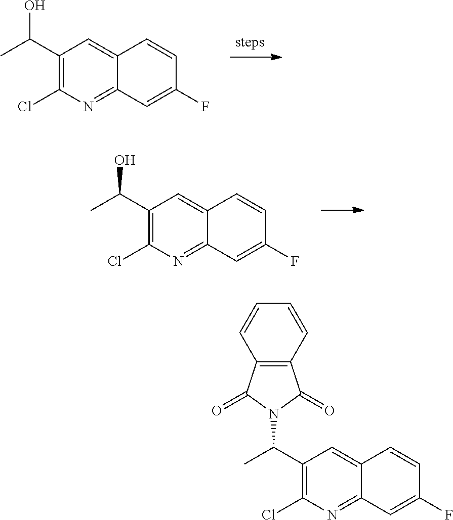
C1(C(C)O)=C(Cl)N=C2C(=C1)C=CC(F)=C2.C1(C(C)O)=C(Cl)N=C2C(=C1)C=CC(F)=C2.C1(C(C)N2C(=O)C3=C(C2=O)C=CC=C3)=C(Cl)N=C2C(=C1)C=CC(F)=C2
